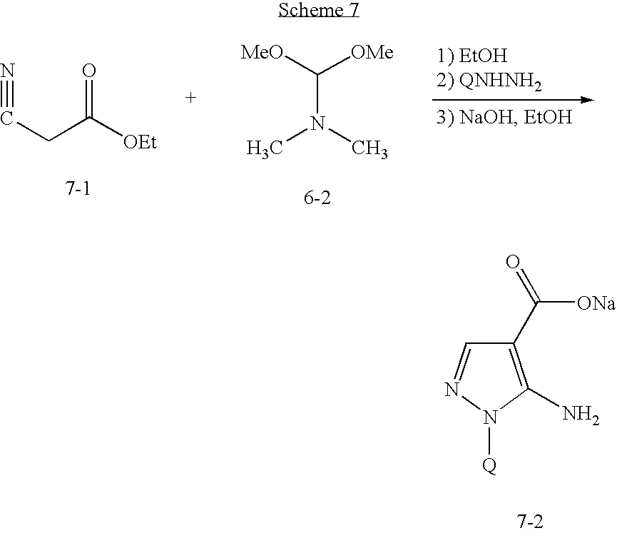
C(N(C)C)([MeO])[OMe].C(CC([OEt])=O)#N.C1(C(=O)[ONa])=C(N)N([Q])N=C1
